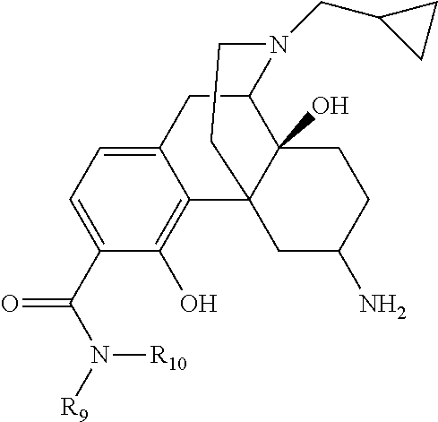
C1(C(N([R9])[R10])=O)=CC=C2C(=C1O)C13C(O)(C(C2)N(CC2CC2)CC1)CCC(N)C3
